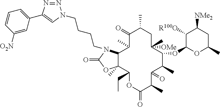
C12C(C)(C(CC)OC(=O)C(C)C(=O)C(C)C(OC3C([R100O])C([NMe2])CC(C)O3)C([OMe])(C)CC(C)C(=O)C1C)OC(=O)N2CCCCN1N=NC(C2=CC=CC([O2N])=C2)=C1
